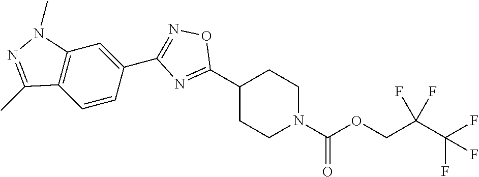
C1(C2=NC(C3=CC4=C(C=C3)C(C)=NN4C)=NO2)CCN(C(OCC(C(F)(F)F)(F)F)=O)CC1
